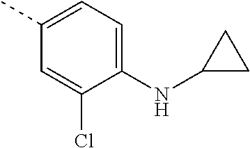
N(C1CC1)C1=CC=C(C)C=C1Cl
